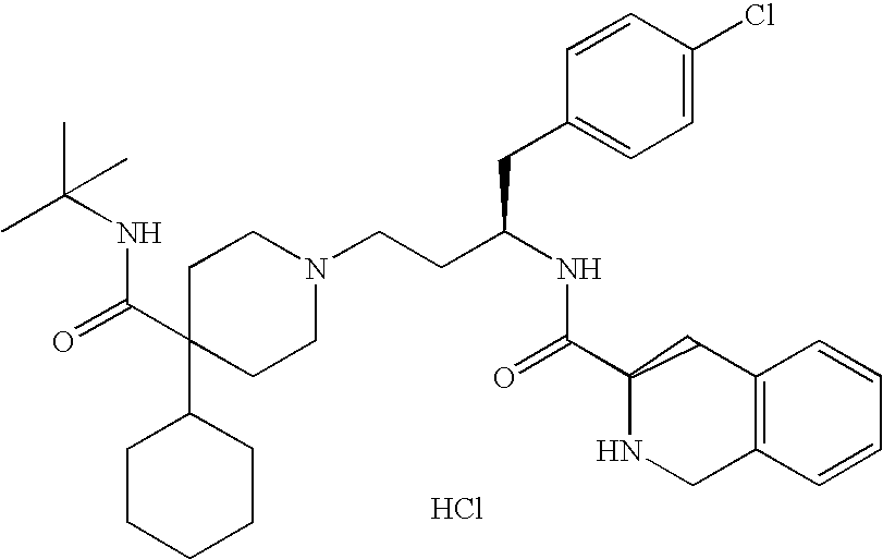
C1C(C(=O)NC(C)(C)C)(C2CCCCC2)CCN(CCC(CC2=CC=C(Cl)C=C2)NC(=O)C2NCC3=C(C2)C=CC=C3)C1.Cl
